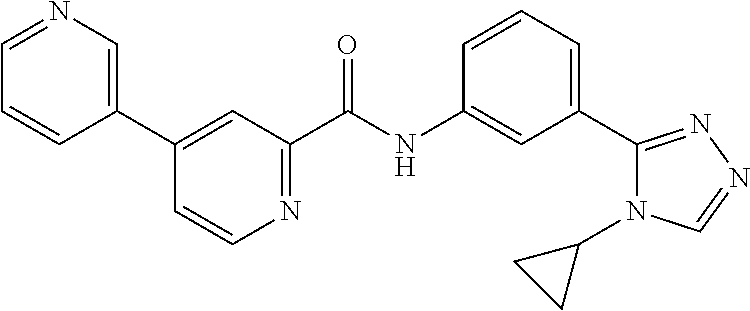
C1=NC=C(C2=CC(C(NC3=CC(C4=NN=CN4C4CC4)=CC=C3)=O)=NC=C2)C=C1
